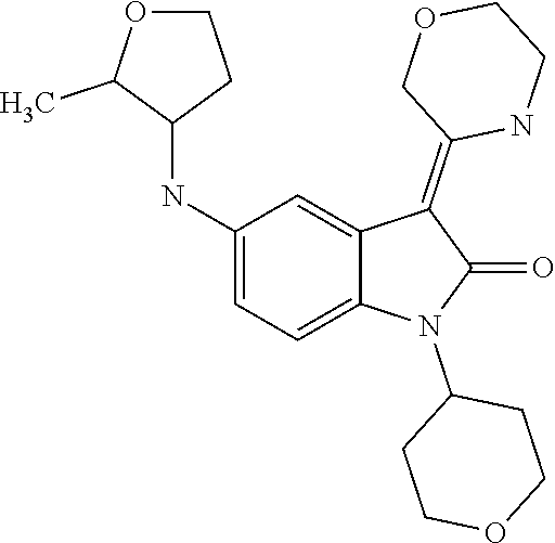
C1(NC2C(C)OCC2)=CC=C2C(=C1)C(=C1COCCN1)C(=O)N2C1CCOCC1
